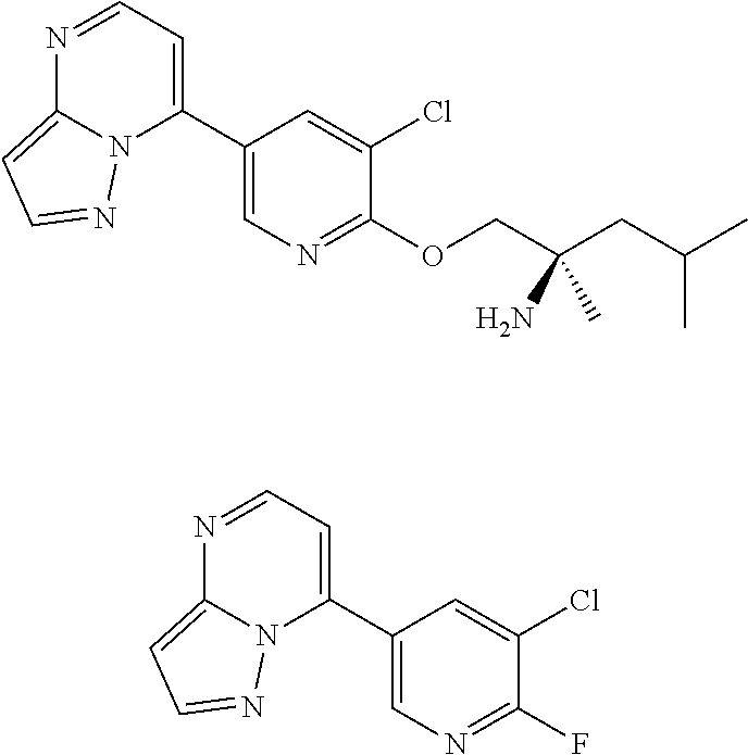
C1(C2=CC=NC3=CC=NN23)=CN=C(OCC(CC(C)C)(N)C)C(Cl)=C1.C1(C2=CC=NC3=CC=NN23)=CN=C(F)C(Cl)=C1
